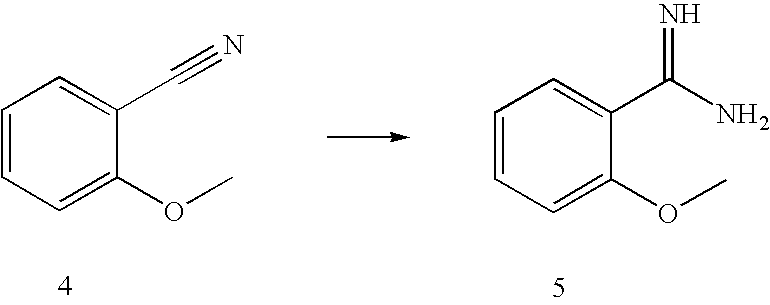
C1=CC=C(OC)C(C#N)=C1.C1=CC=C(OC)C(C(N)=N)=C1
